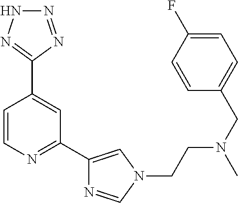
C1=CN=C(C2=CN(CCN(CC3=CC=C(F)C=C3)C)C=N2)C=C1C1=NNN=N1
